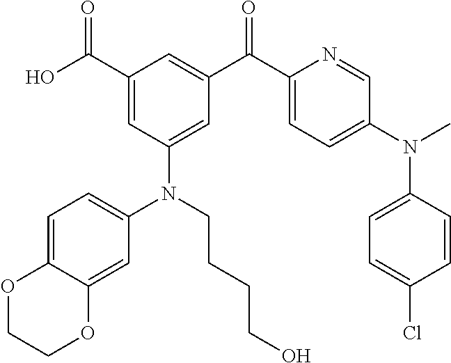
C1(C(O)=O)=CC(N(C2=CC=C3C(=C2)OCCO3)CCCCO)=CC(C(C2=CC=C(N(C)C3=CC=C(Cl)C=C3)C=N2)=O)=C1
